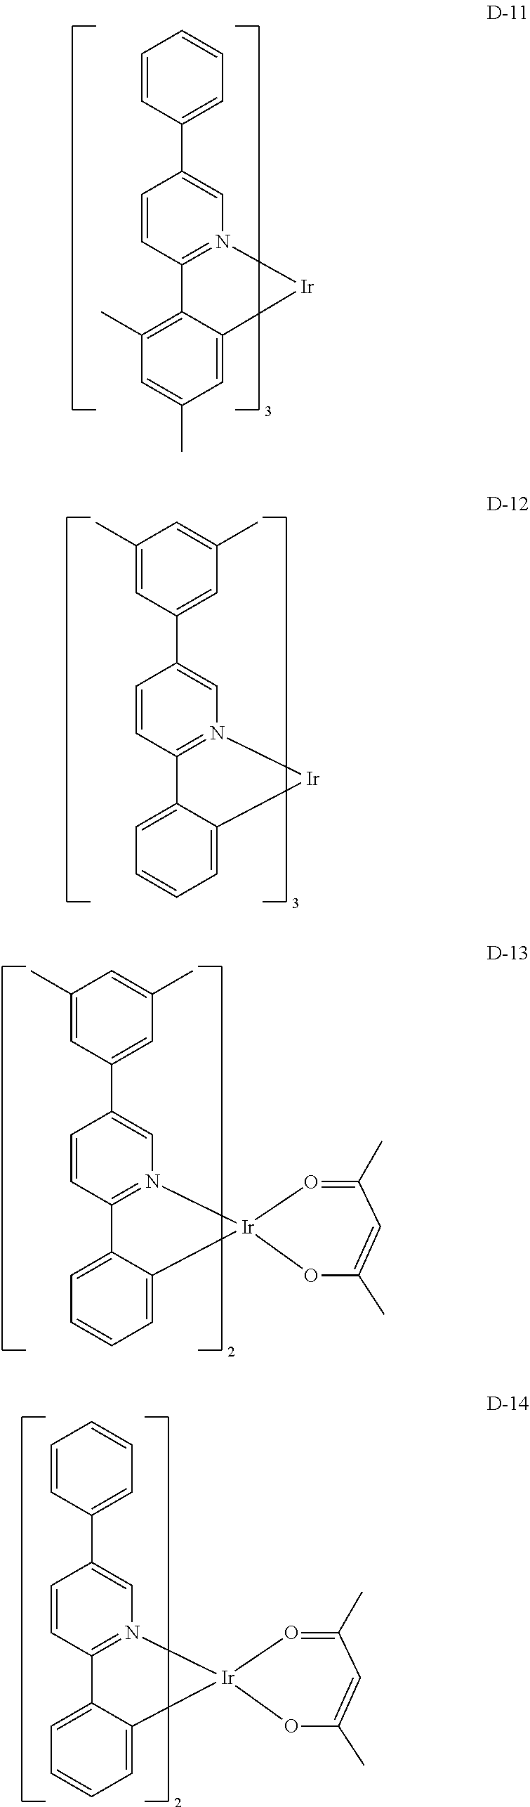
C1(C2=CC=CC=C2)=CN2=C(C=C1)C1=C(C)C=C(C)C=C1[Ir]2.C1(C2=CC(C)=CC(C)=C2)=CN2=C(C=C1)C1=CC=CC=C1[Ir]2.C1(C2=CC(C)=CC(C)=C2)=CN2=C(C=C1)C1=CC=CC=C1[Ir]21O=C(C)C=C(C)O1.C1(C2=CC=CC=C2)=CN2=C(C=C1)C1=CC=CC=C1[Ir]21O=C(C)C=C(C)O1
